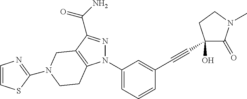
N1(C2=CC=CC(C#CC3(O)C(=O)N(C)CC3)=C2)N=C(C(N)=O)C2=C1CCN(C1=NC=CS1)C2
